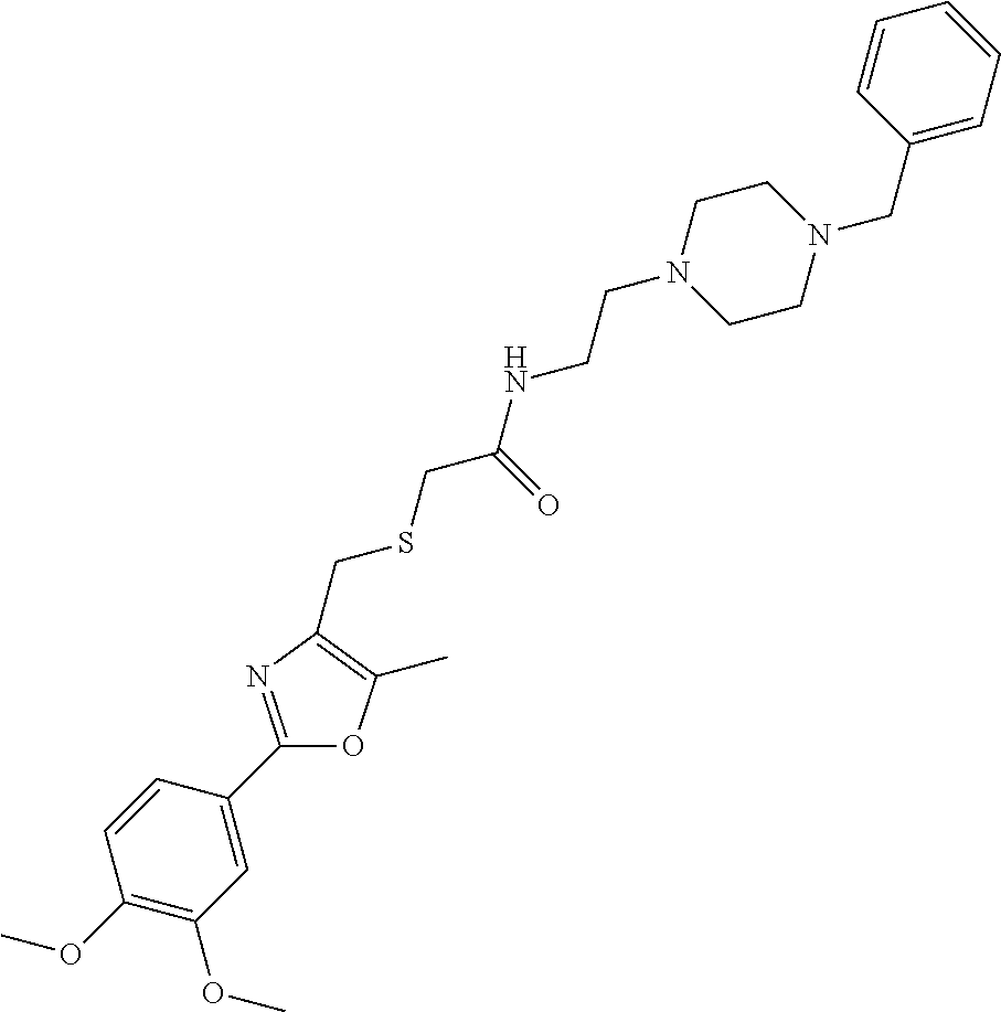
C1=CC(C2=NC(CSCC(=O)NCCN3CCN(CC4=CC=CC=C4)CC3)=C(C)O2)=CC(OC)=C1OC
